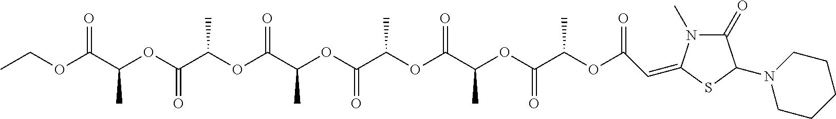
CCOC(C(OC(C(OC(C(OC(C(OC(C(OC(C(OC(C=C1N(C)C(=O)C(N2CCCCC2)S1)=O)C)=O)C)=O)C)=O)C)=O)C)=O)C)=O
